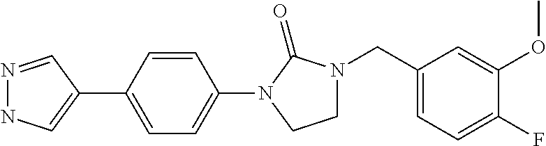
N1=CC(C2=CC=C(N3C(=O)N(CC4=CC=C(F)C(OC)=C4)CC3)C=C2)=CN1
